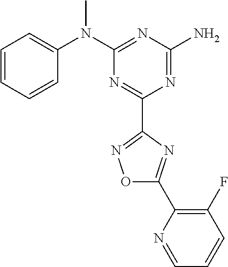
C1=CC=CC(N(C2=NC(N)=NC(C3=NOC(C4=C(F)C=CC=N4)=N3)=N2)C)=C1
